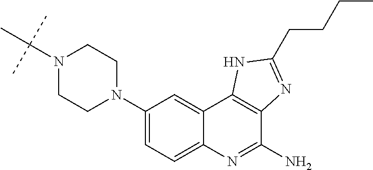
C1(N2CCN(C(C)(C)C)CC2)=CC=C2C(=C1)C1=C(C(N)=N2)N=C(CCCC)N1
